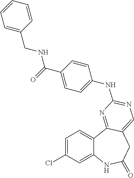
C1=C(Cl)C=C2C(=C1)C1=NC(NC3=CC=C(C(=O)NCC4=CC=CC=C4)C=C3)=NC=C1CC(=O)N2
